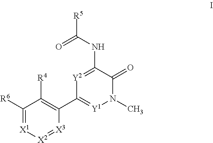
C1([R6])=[X1][X2]=[X3]C(C2=[Y1]N(C)C(=O)C(NC([R5])=O)=[Y2]2)=C1[R4]
